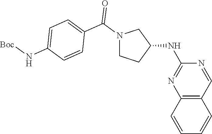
C1(NC2CCN(C(C3=CC=C(N[Boc])C=C3)=O)C2)=NC2=C(C=N1)C=CC=C2
